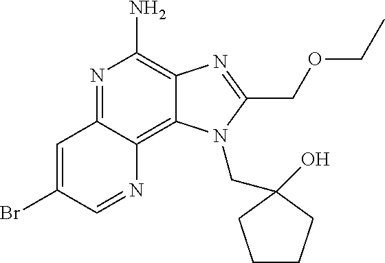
C1(Br)=CC2=NC(N)=C3C(=C2N=C1)N(CC1(O)CCCC1)C(COCC)=N3
